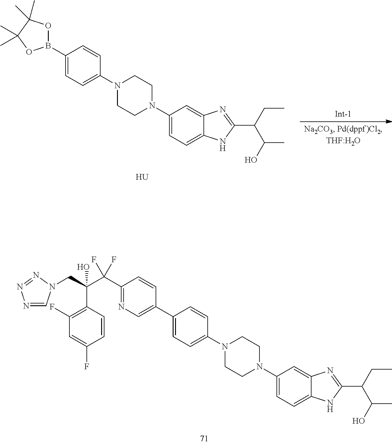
C1CN(C2=CC=C3C(=C2)N=C(C(CC)C(C)O)N3)CCN1C1=CC=C(C2=CN=C(C(C(CN3C=NN=N3)(C3=C(F)C=C(F)C=C3)O)(F)F)C=C2)C=C1.C1CN(C2=CC=C3C(=C2)N=C(C(CC)C(C)O)N3)CCN1C1=CC=C(B2OC(C)(C)C(C)(C)O2)C=C1.[U]
